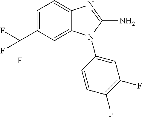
C12=CC(C(F)(F)F)=CC=C1N=C(N)N2C1=CC(F)=C(F)C=C1
